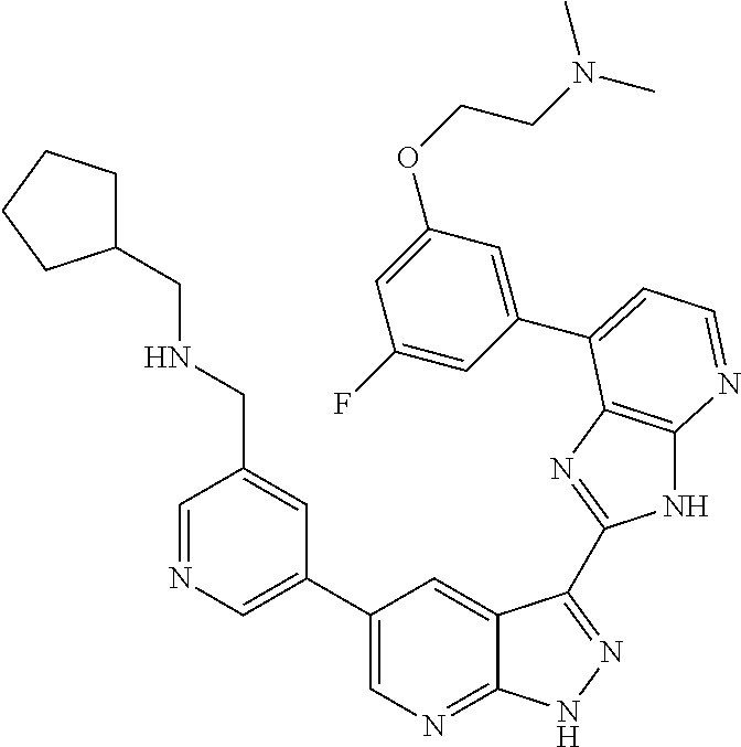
C1(C2=CN=CC(CNCC3CCCC3)=C2)=CN=C2C(=C1)C(C1=NC3=C(N1)N=CC=C3C1=CC(OCCN(C)C)=CC(F)=C1)=NN2
